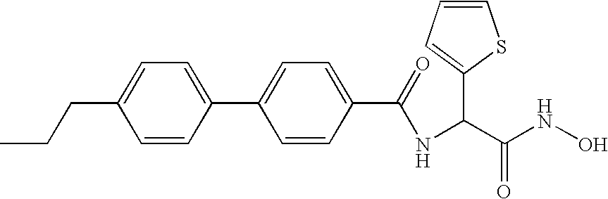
CCCC1=CC=C(C2=CC=C(C(NC(C(NO)=O)C3=CC=CS3)=O)C=C2)C=C1
